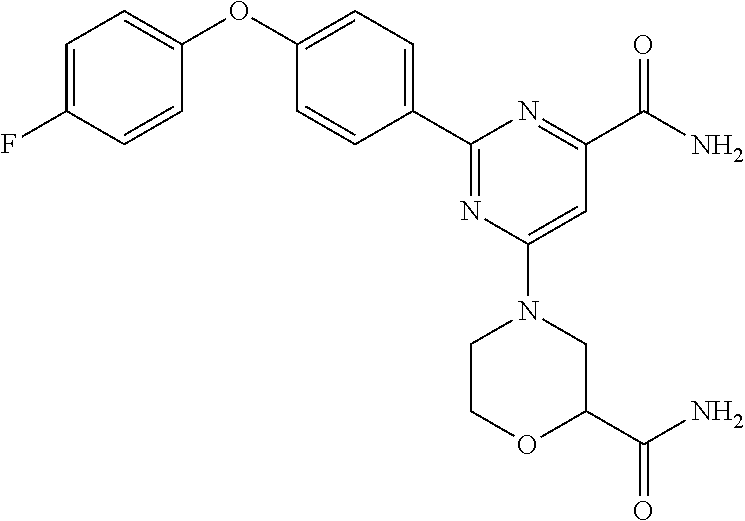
C1=C(F)C=CC(OC2=CC=C(C3=NC(N4CCOC(C(N)=O)C4)=CC(C(N)=O)=N3)C=C2)=C1
